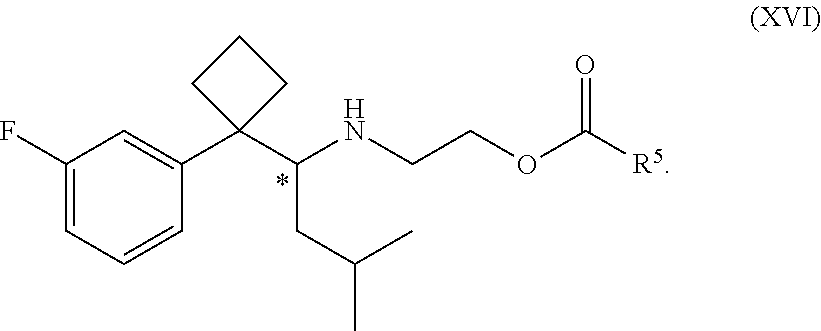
C1(F)=CC=CC(C2(C(NCCOC([R5])=O)CC(C)C)CCC2)=C1
